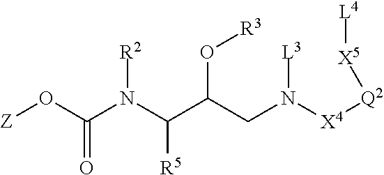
[Z]OC(N(C(C(CN([X4][Q2][X5][L4])[L3])O[R3])[R5])[R2])=O
